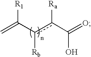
c(C([R1])=C)(c(C(O)=O)[Ra])[Rb]
